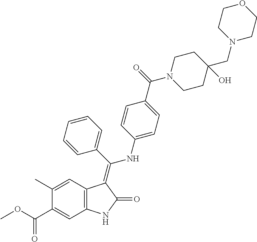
C1(C)=CC2=C(C=C1C(OC)=O)NC(=O)C2=C(C1=CC=CC=C1)NC1=CC=C(C(=O)N2CCC(CN3CCOCC3)(O)CC2)C=C1
